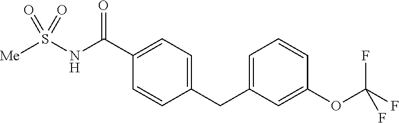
[Me]S(NC(C1=CC=C(CC2=CC=CC(OC(F)(F)F)=C2)C=C1)=O)(=O)=O
